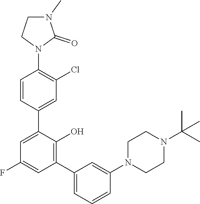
C1=CC(N2C(=O)N(C)CC2)=C(Cl)C=C1C1=CC(F)=CC(C2=CC=CC(N3CCN(C(C)(C)C)CC3)=C2)=C1O
